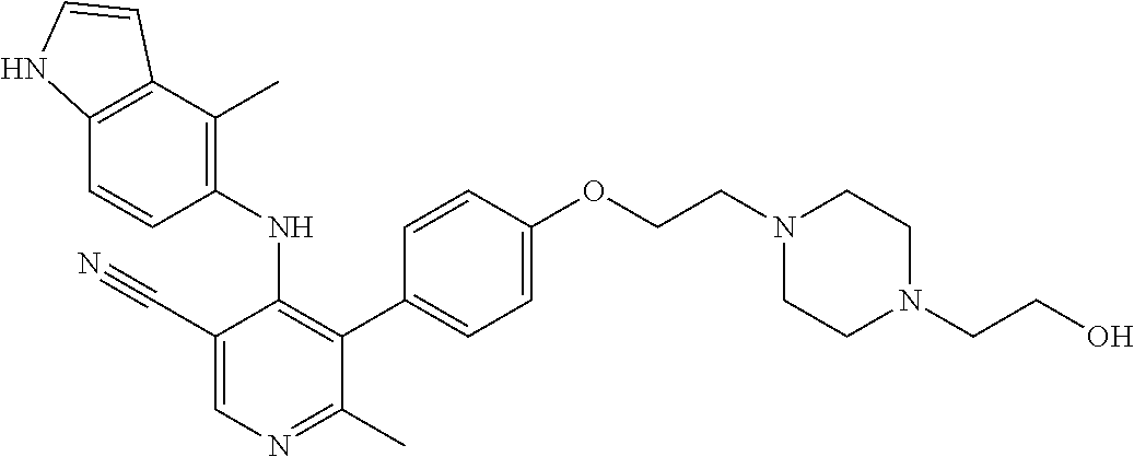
C1(NC2=C(C3=CC=C(OCCN4CCN(CCO)CC4)C=C3)C(C)=NC=C2C#N)=C(C)C2=C(C=C1)NC=C2
